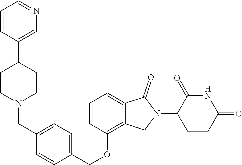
C1=CC(OCC2=CC=C(CN3CCC(C4=CN=CC=C4)CC3)C=C2)=C2C(=C1)C(=O)N(C1CCC(=O)NC1=O)C2
